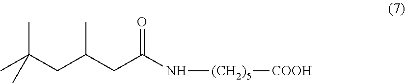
CC(CC(CC(N[(CH2)5][COOH])=O)C)(C)C
